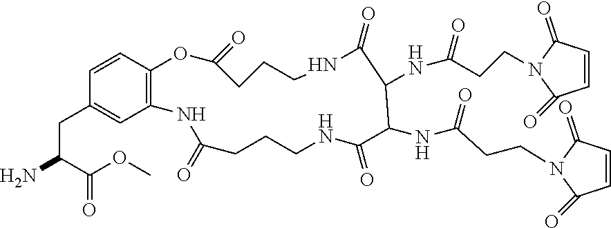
C12=C(C=CC(CC(N)C(OC)=O)=C1)OC(=O)CCCNC(=O)C(NC(CCN1C(=O)C=CC1=O)=O)C(NC(CCN1C(=O)C=CC1=O)=O)C(=O)NCCCC(=O)N2
